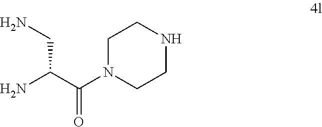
C1N(C(C(N)CN)=O)CCNC1
